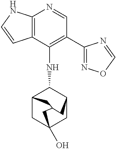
C12=C(C(NC3C4CC5(O)CC3CC(C5)C4)=C(C3=NOC=N3)C=N1)C=CN2
